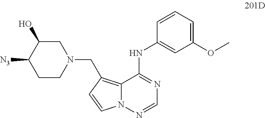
C1C(O)C([N3])CCN1CC1=C2N(N=CN=C2NC2=CC(OC)=CC=C2)C=C1
